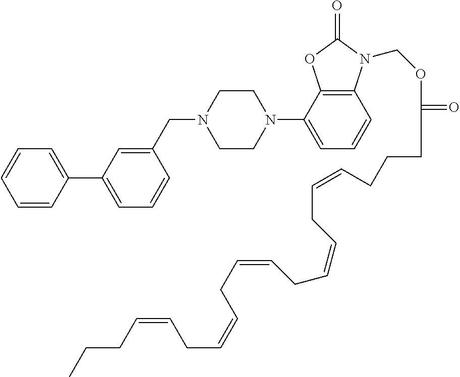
C1=CC(C2=CC=CC(CN3CCN(C4=CC=CC5=C4OC(=O)N5COC(=O)CCCC=CCC=CCC=CCC=CCC=CCCC)CC3)=C2)=CC=C1
